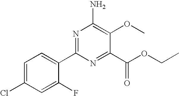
N1=C(C2=CC=C(Cl)C=C2F)N=C(C(OCC)=O)C(OC)=C1N
